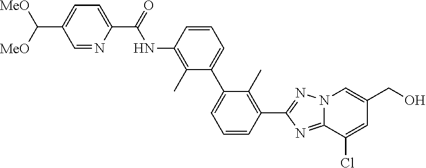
N12C(=NC(C3=C(C)C(C4=CC=CC(NC(C5=CC=C(C([MeO])[MeO])C=N5)=O)=C4C)=CC=C3)=N1)C(Cl)=CC(CO)=C2
